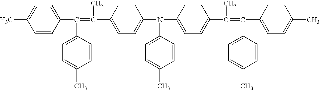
C1(C(=C(C)C2=CC=C(N(C3=CC=C(C(C)=C(C4=CC=C(C)C=C4)C4=CC=C(C)C=C4)C=C3)C3=CC=C(C)C=C3)C=C2)C2=CC=C(C)C=C2)=CC=C(C)C=C1
